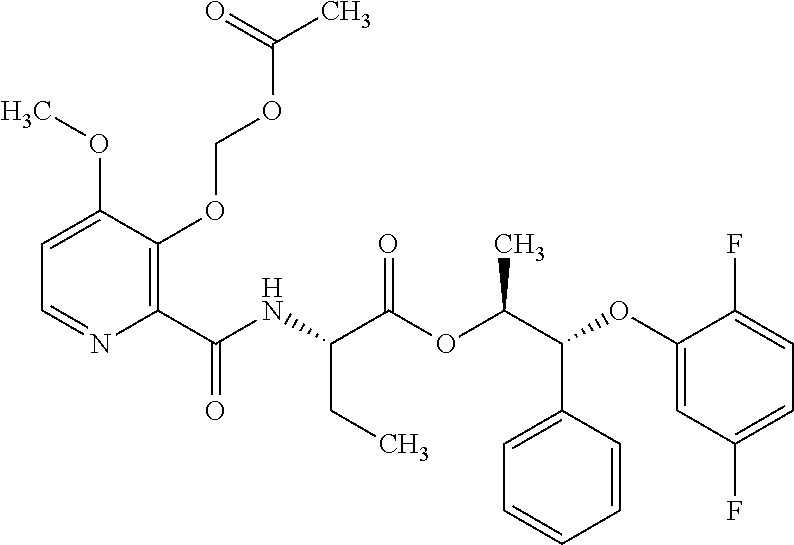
C1(C(NC(C(OC(C(C2=CC=CC=C2)OC2=CC(F)=CC=C2F)C)=O)CC)=O)=C(OCOC(C)=O)C(OC)=CC=N1
